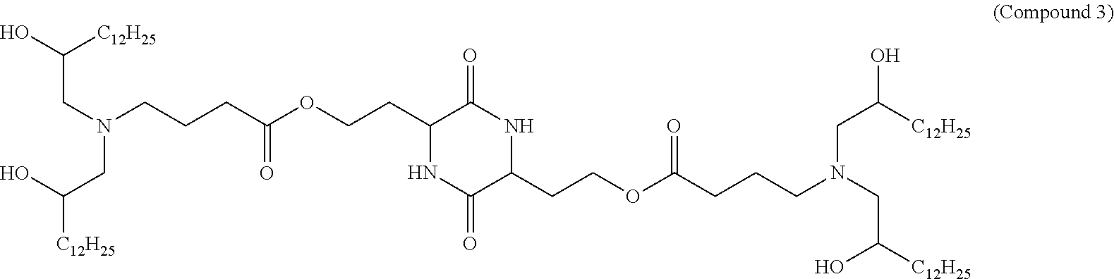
C1(CCOC(CCCN(CC(O)[C12H25])CC([C12H25])O)=O)NC(=O)C(CCOC(CCCN(CC([C12H25])O)CC(O)[C12H25])=O)NC1=O
